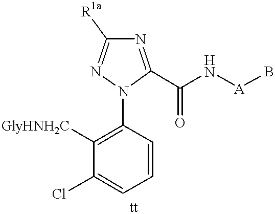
C1=CC(N2C(C(N[A]B)=O)=NC([R1a])=N2)=C([GlyHNH2C])C(Cl)=C1
